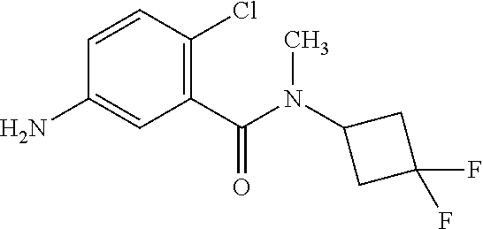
NC1=CC(C(N(C2CC(F)(F)C2)C)=O)=C(Cl)C=C1
